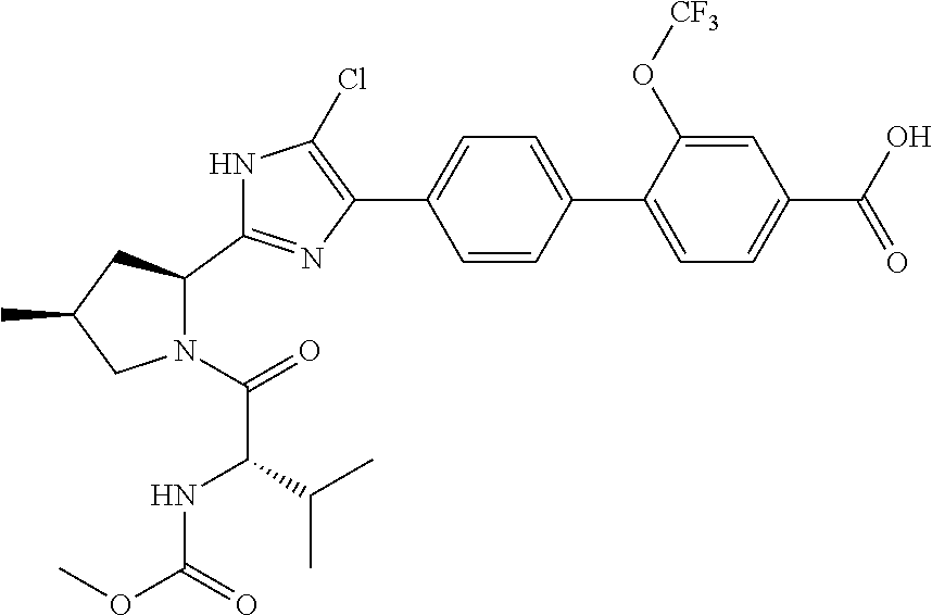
N1(C(=O)C(C(C)C)NC(OC)=O)C(C2=NC(C3=CC=C(C4=CC=C(C(O)=O)C=C4O[CF3])C=C3)=C(Cl)N2)CC(C)C1
